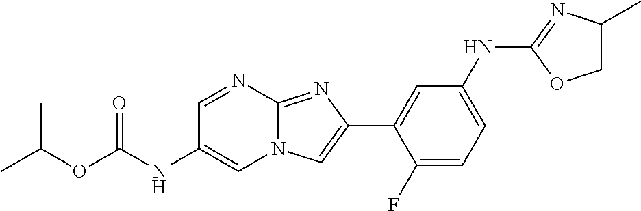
C1=NC2=NC(C3=CC(NC4=NC(C)CO4)=CC=C3F)=CN2C=C1NC(OC(C)C)=O
